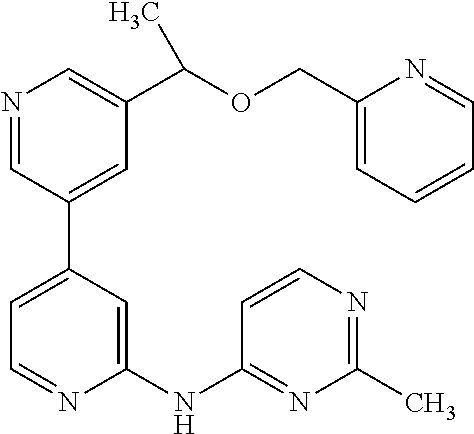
C1=NC(NC2=NC(C)=NC=C2)=CC(C2=CC(C(OCC3=CC=CC=N3)C)=CN=C2)=C1
